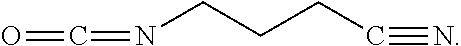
O=C=NCCCC#N
